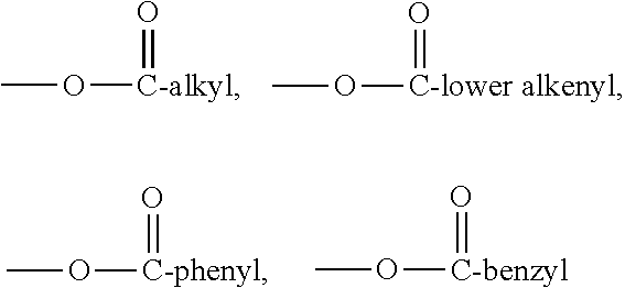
O=[C-benzyl]OC.O=[C-lower alkenyl]OC.O=[C-phenyl]OC.O=[C-alkyl]OC
